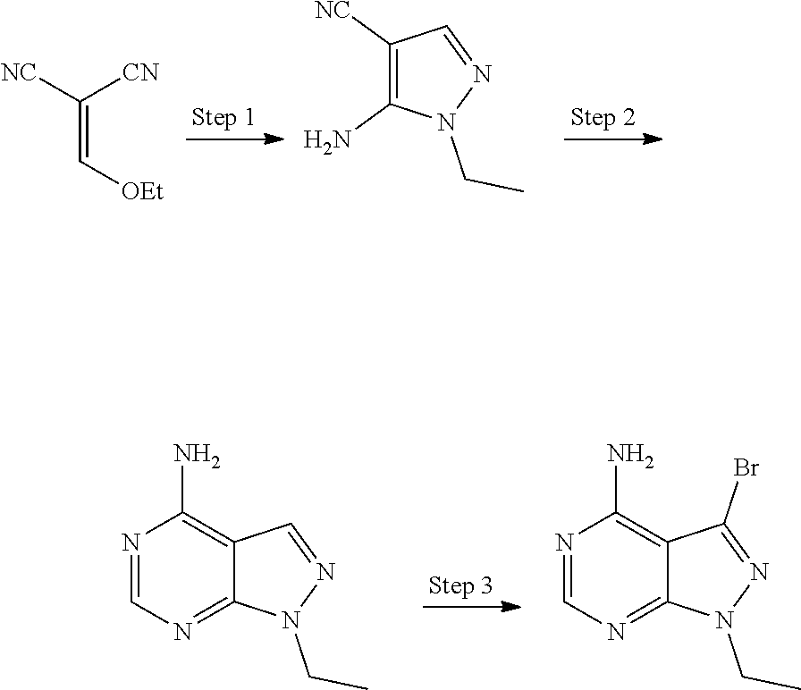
C(=C[OEt])([CN])[NC].C1([NC])=C(N)N(CC)N=C1.C12=C(N)N=CN=C1N(CC)N=C2Br.C12=C(N)N=CN=C1N(CC)N=C2
